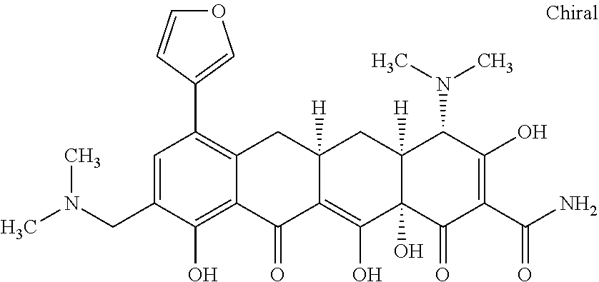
C12([H])C(O)(C(=O)C(C(N)=O)=C(O)C1N(C)C)C(O)=C1C([H])(C2)CC2=C(C3=COC=C3)C=C(CN(C)C)C(O)=C2C1=O
